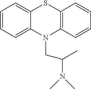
C1=CC=C2C(=C1)SC1=C(N2CC(N(C)C)C)C=CC=C1
